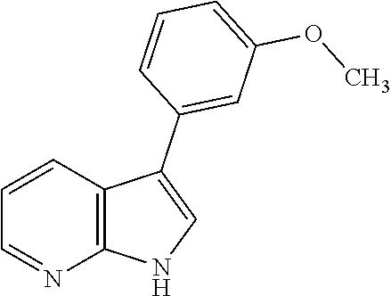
C1=CC2=C(N=C1)NC=C2C1=CC(OC)=CC=C1
